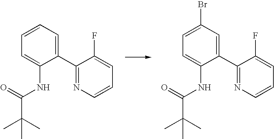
C1(C2=CC=CC=C2NC(=O)C(C)(C)C)=NC=CC=C1F.C1(C2=CC(Br)=CC=C2NC(=O)C(C)(C)C)=NC=CC=C1F
